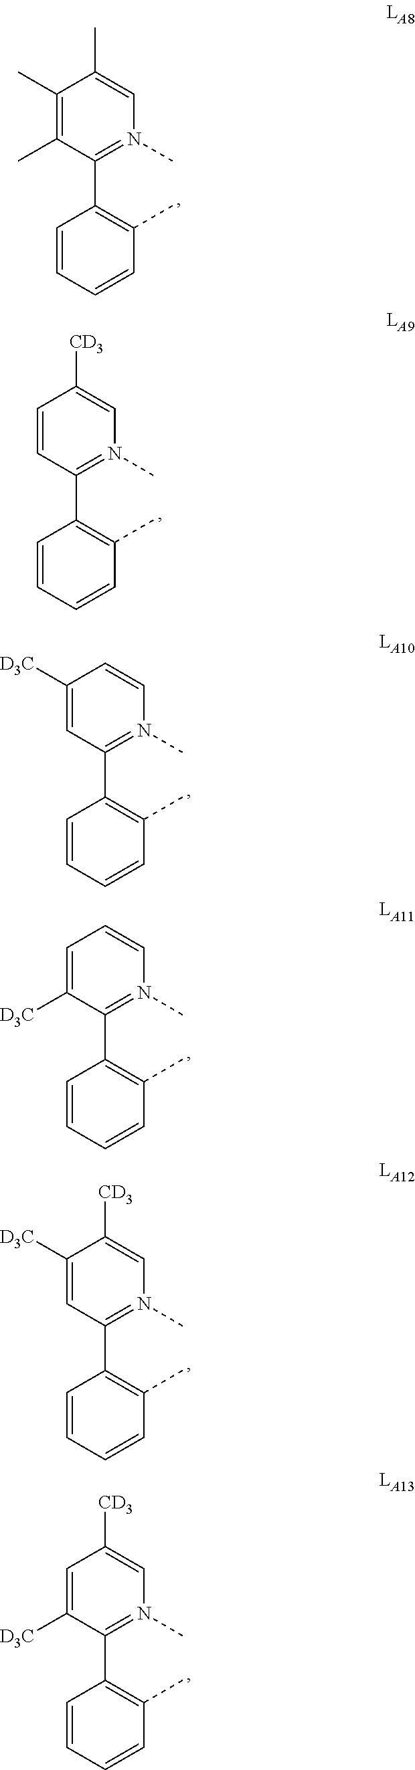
C1=CC(C2=C(C)C=CC=C2)=N(C)C=C1[CD3].C1([D3C])=CC(C2=C(C)C=CC=C2)=N(C)C=C1.C1=C([D3C])C(C2=C(C)C=CC=C2)=N(C)C=C1.C1([D3C])=CC(C2=C(C)C=CC=C2)=N(C)C=C1[CD3].C1=C([D3C])C(C2=C(C)C=CC=C2)=N(C)C=C1[CD3].C1(C)=C(C)C(C2=C(C)C=CC=C2)=N(C)C=C1C
